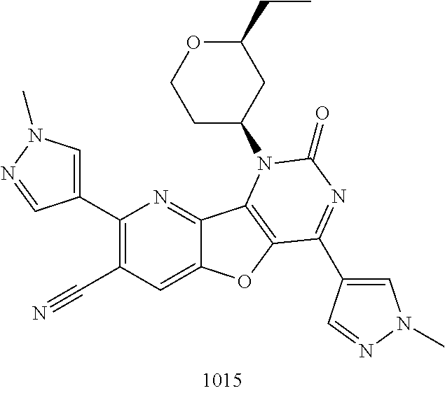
C1(C2=CN(C)N=C2)=C(C#N)C=C2C(=N1)C1=C(O2)C(C2=CN(C)N=C2)=NC(=O)N1C1CC(CC)OCC1
